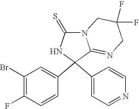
C1(Br)=C(F)C=CC(C2(C3=CC=NC=C3)NC(=S)N3C2=NCC(F)(F)C3)=C1
